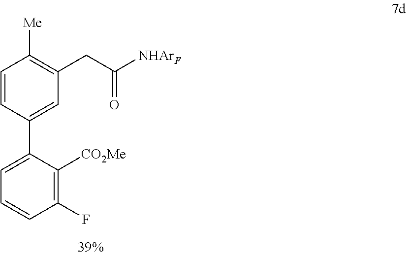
C1=CC(C2=CC=CC(F)=C2[CO2Me])=CC(CC(=O)[NHArF])=C1[Me]
